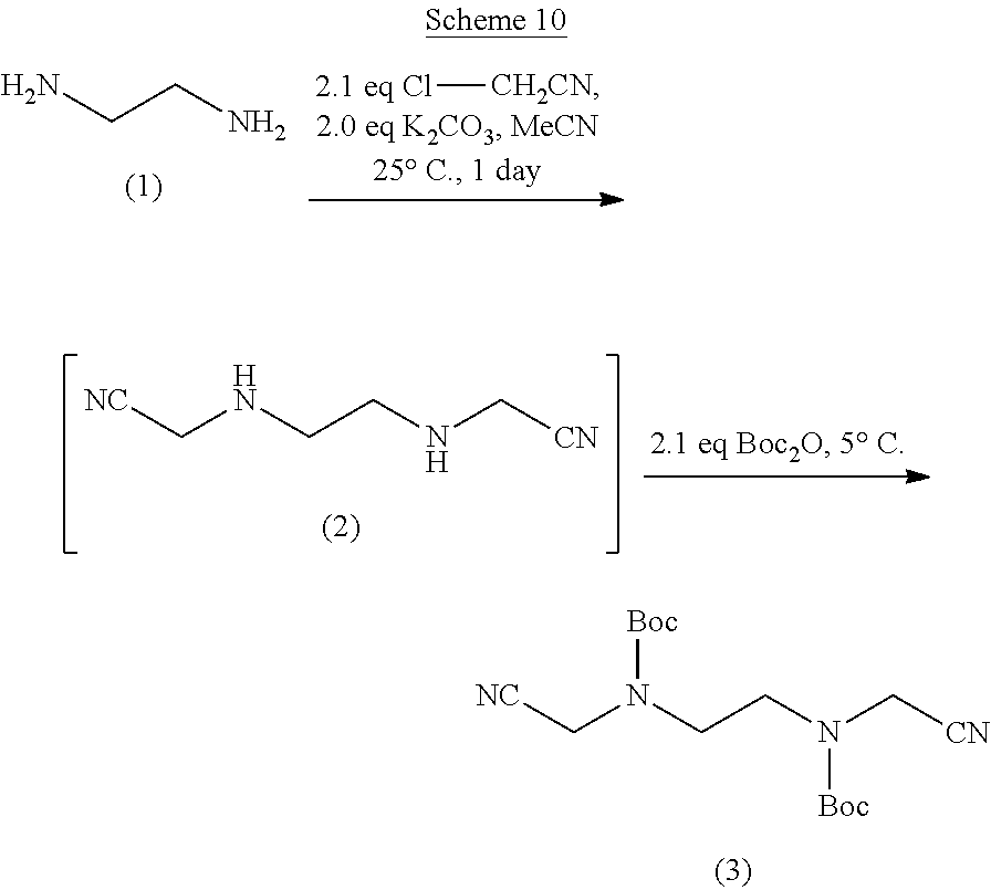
[2.1 eq Cl][CH2CN].NCCN.[NC]CNCCNC[CN].[NC]CN(CCN(C[CN])[Boc])[Boc]
